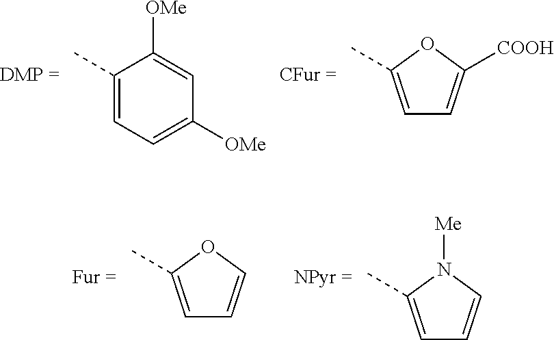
C1(C)=CC=C([OMe])C=C1[OMe].C1=C(C)OC([COOH])=C1.C1=C(C)OC=C1.C1=C(C)N([Me])C=C1
